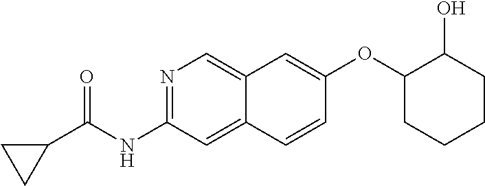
C1(OC2C(O)CCCC2)=CC2=CN=C(NC(=O)C3CC3)C=C2C=C1
